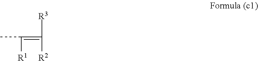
CC([R1])=C([R2])[R3]
